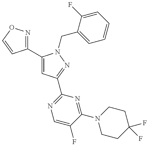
C1(C2=CC(C3=NC=C(F)C(N4CCC(F)(F)CC4)=N3)=NN2CC2=CC=CC=C2F)=NOC=C1
